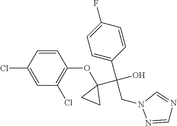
C1=CC(Cl)=CC(Cl)=C1OC1(C(O)(C2=CC=C(F)C=C2)CN2N=CN=C2)CC1
